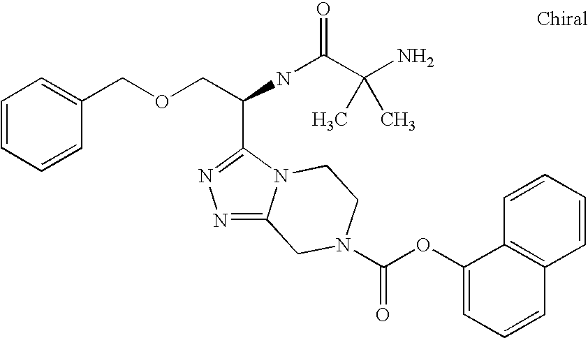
C1=CC=CC(COCC(NC(C(N)(C)C)=O)C2=NN=C3N2CCN(C(OC2=CC=CC4=C2C=CC=C4)=O)C3)=C1
